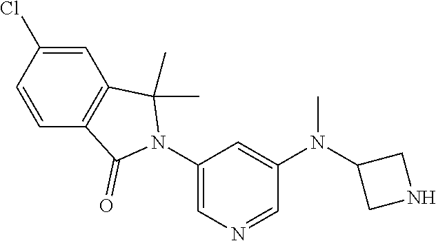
C1=C(Cl)C=CC2=C1C(C)(C)N(C1=CN=CC(N(C3CNC3)C)=C1)C2=O
